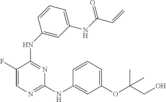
N(C1=NC(NC2=CC(OC(CO)(C)C)=CC=C2)=NC=C1F)C1=CC(NC(C=C)=O)=CC=C1
